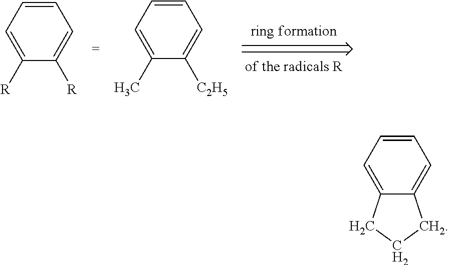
C1([R])=CC=CC=C1[R].C1(C)=CC=CC=C1[C2H5].C1C2=CC=CC=C2CC1
